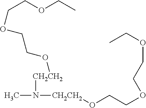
CN([CH2CH2]OCCOCCOCC)[CH2CH2]OCCOCCOCC
